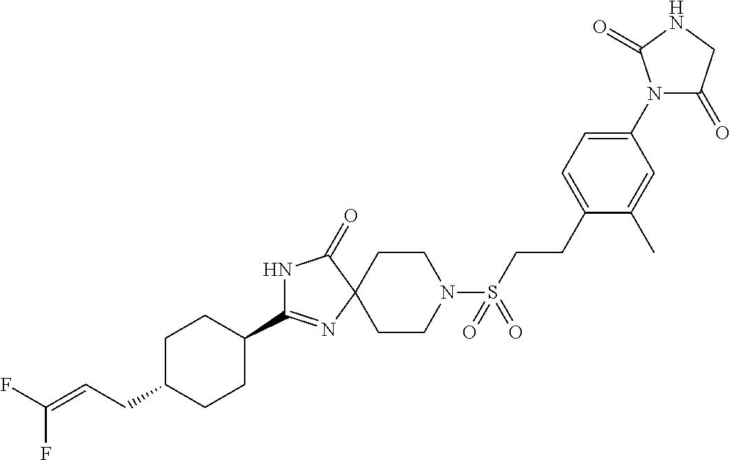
C1C(CC=C(F)F)CCC(C2=NC3(C(=O)N2)CCN(S(=O)(=O)CCC2=CC=C(N4C(=O)CNC4=O)C=C2C)CC3)C1
